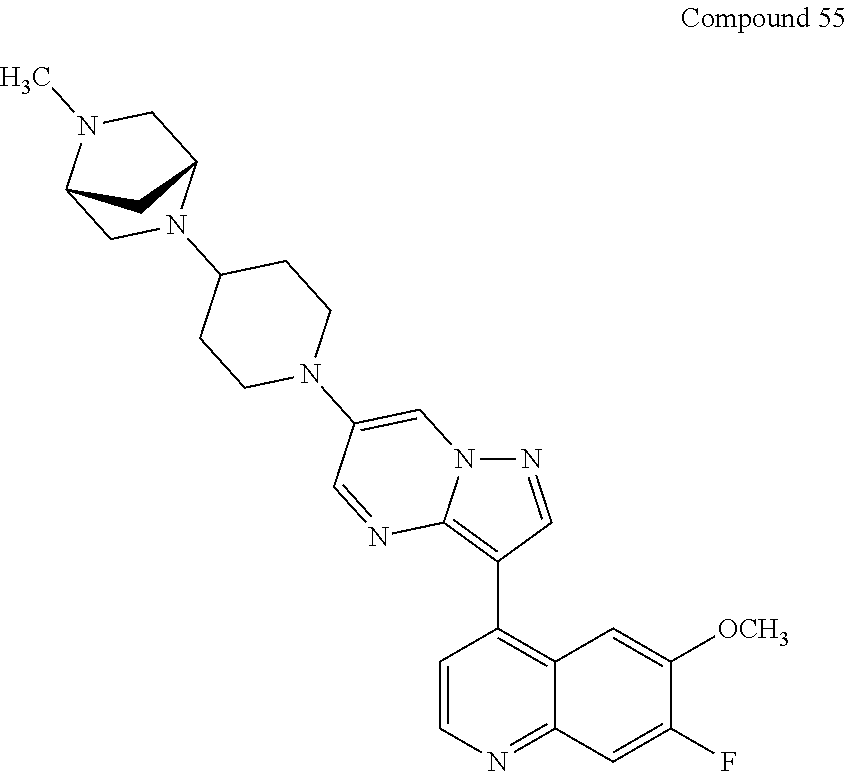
N12N=CC(C3=C4C(=NC=C3)C=C(F)C([OCH3])=C4)=C1N=CC(N1CCC(N3C4CN(C)C(C3)C4)CC1)=C2
